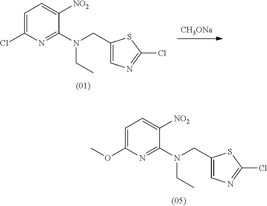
C1=C(Cl)N=C(N(CC2=CN=C(Cl)S2)CC)C([NO2])=C1.[CH3ONa].C1=C(OC)N=C(N(CC2=CN=C(Cl)S2)CC)C([NO2])=C1
